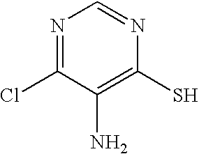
N1=C(Cl)C(N)=C(S)N=C1
